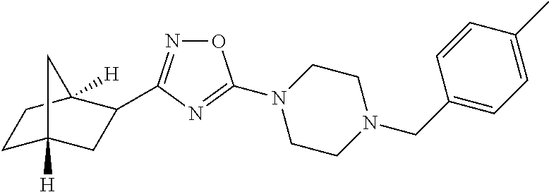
O1N=C(C2CC3([H])CCC2([H])C3)N=C1N1CCN(CC2=CC=C(C)C=C2)CC1
